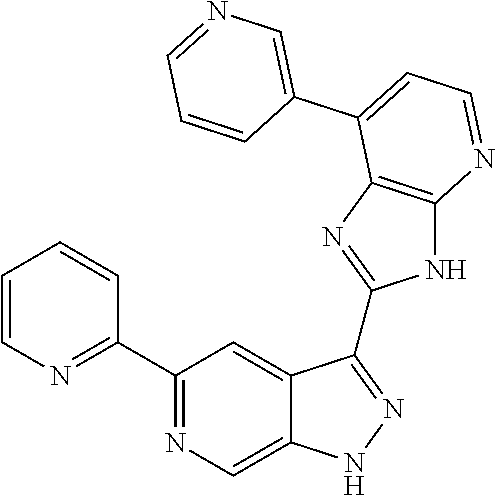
C1(C2=NC=C3C(=C2)C(C2=NC4=C(N2)N=CC=C4C2=CN=CC=C2)=NN3)=NC=CC=C1
